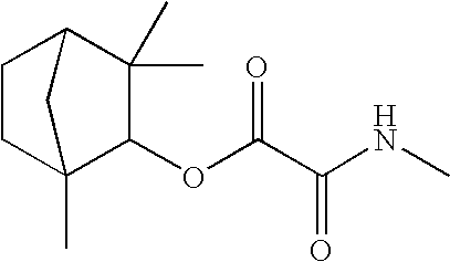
C1(OC(C(NC)=O)=O)C(C)(C)C2CCC1(C)C2
